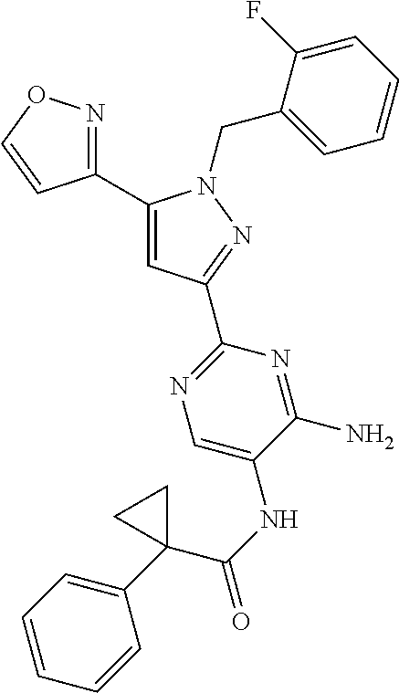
C1(C2=NOC=C2)=CC(C2=NC=C(NC(C3(C4=CC=CC=C4)CC3)=O)C(N)=N2)=NN1CC1=CC=CC=C1F
